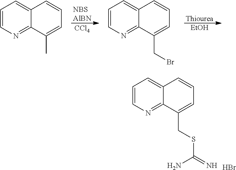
C1=CN=C2C(=C1)C=CC=C2CSC(N)=N.Br.[Thiourea].[EtOH].[NBSAlBN].[CCl4].C1=CN=C2C(=C1)C=CC=C2C.C1=CN=C2C(=C1)C=CC=C2CBr
